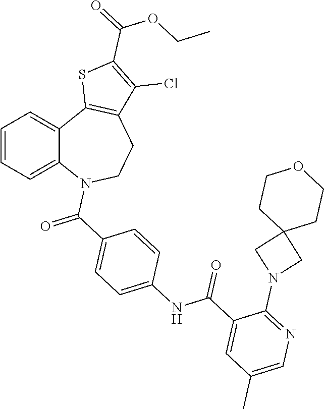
C1=CC=C2C(=C1)C1=C(CCN2C(C2=CC=C(NC(C3=CC(C)=CN=C3N3CC4(C3)CCOCC4)=O)C=C2)=O)C(Cl)=C(C(=O)OCC)S1
